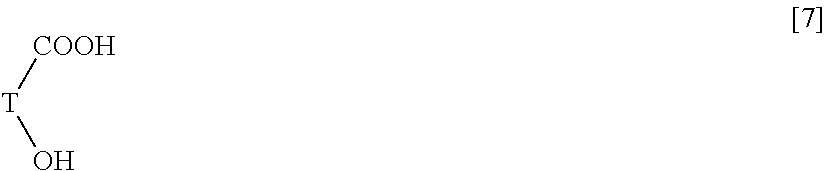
[COOH][T]O
